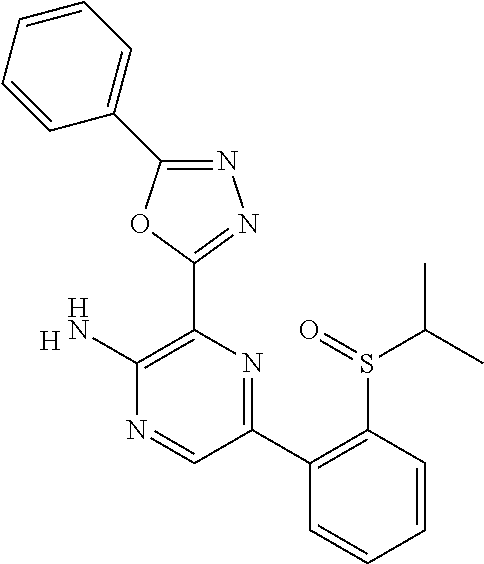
[H].C1(N)=C(C2=NN=C(C3=CC=CC=C3)O2)N=C(C2=C(S(=O)C(C)C)C=CC=C2)C=N1
